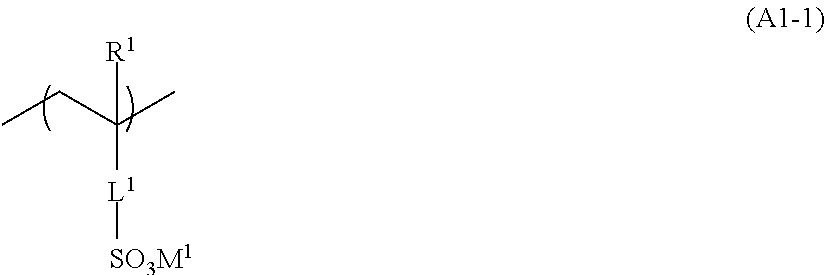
CCC(C)([L1][SO3M1])[R1]
